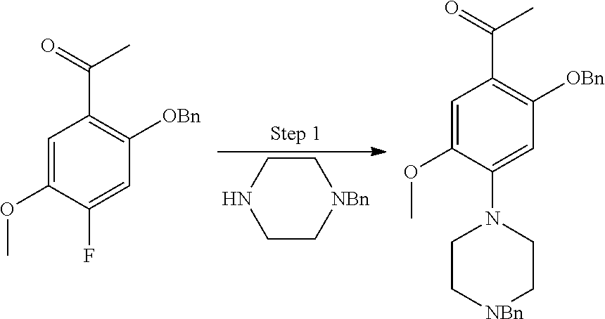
C1CNCC[NBn]1.C1=C(OC)C(F)=CC([OBn])=C1C(=O)C.C1=C(OC)C(N2CC[NBn]CC2)=CC([OBn])=C1C(=O)C
